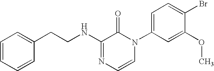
C1=C(N2C(=O)C(NCCC3=CC=CC=C3)=NC=C2)C=C(OC)C(Br)=C1
